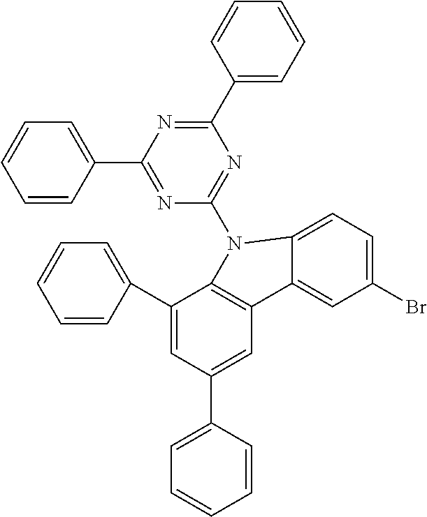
C1=CC(C2=NC(N3C4=C(C=C(C5=CC=CC=C5)C=C4C4=CC=CC=C4)C4=CC(Br)=CC=C43)=NC(C3=CC=CC=C3)=N2)=CC=C1
